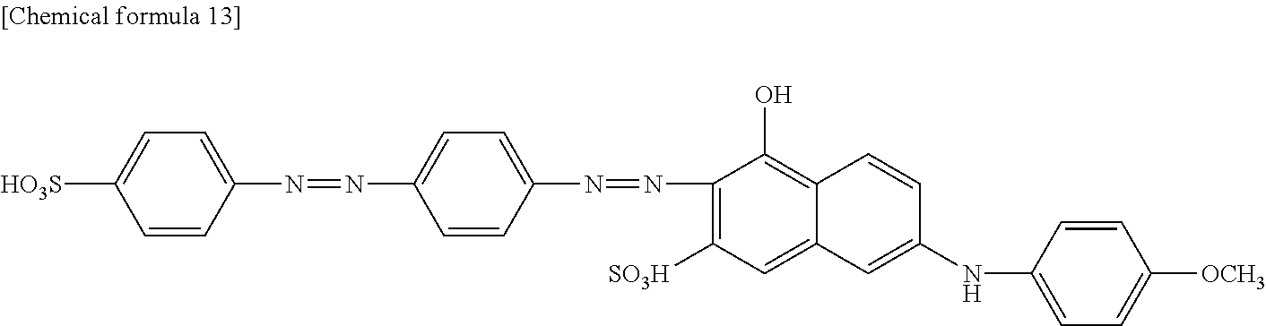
C1=C([HO3S])C=CC(N=NC2=CC=C(N=NC3=C([SO3H])C=C4C(=C3O)C=CC(NC3=CC=C([OCH3])C=C3)=C4)C=C2)=C1
